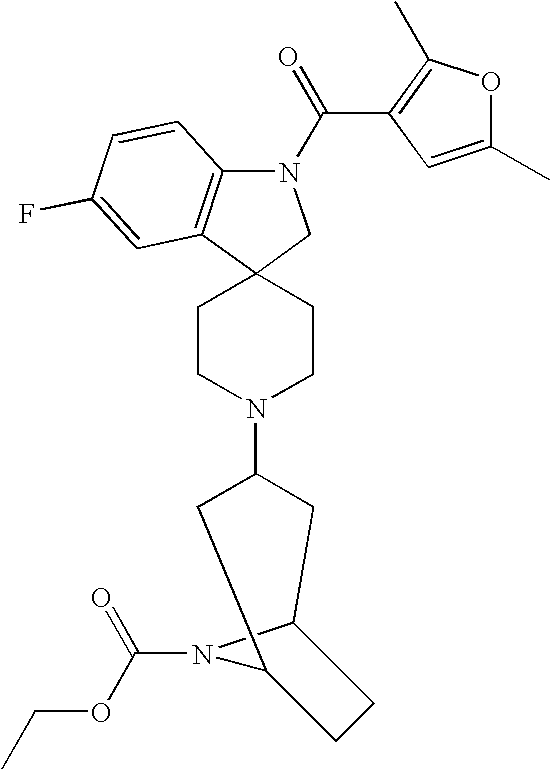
N1(C(=O)C2=C(C)OC(C)=C2)C2=C(C3(C1)CCN(C1CC4N(C(OCC)=O)C(C1)CC4)CC3)C=C(F)C=C2
